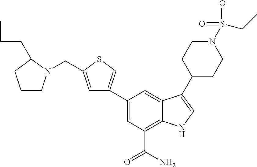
C1=C(C2=CSC(CN3CCCC3CCC)=C2)C=C2C(=C1C(N)=O)NC=C2C1CCN(S(CC)(=O)=O)CC1
